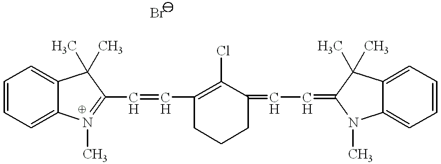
C1=CC=C2C(=C1)C(C)(C)C(C=CC1=C(Cl)C(=CC=C3N(C)C4=CC=CC=C4C3(C)C)CCC1)=N2C
